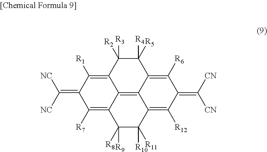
C1([R4])([R5])C([R3])([R2])C2=C([R1])C(=C([NC])[NC])C([R7])=C3C2=C2C1=C([R6])C(=C([CN])[CN])C([R12])=C2C([R10])([R11])C3([R9])[R8]
